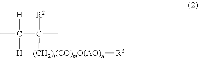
CC([H])([H])C([R2])([(CH2)l(CO)mO(AO)n][R3])C
